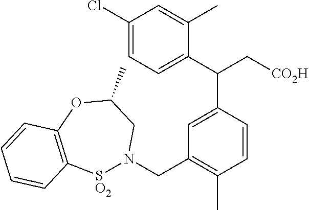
C1(Cl)=CC=C(C(C2=CC(CN3[SO2]C4=C(OC(C)C3)C=CC=C4)=C(C)C=C2)C[CO2H])C(C)=C1
